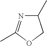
C1(C)N=C(C)OC1
